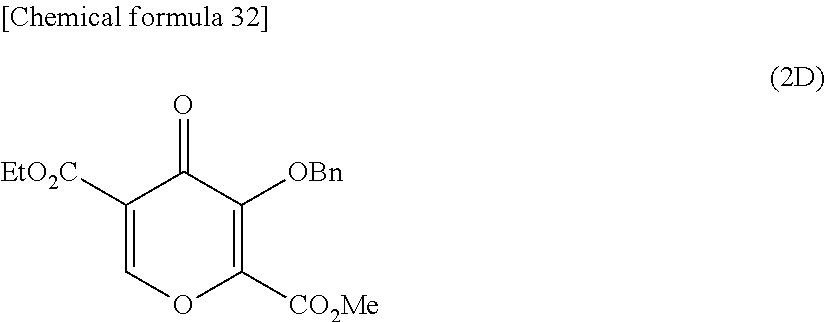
C1([EtO2C])=COC([CO2Me])=C([OBn])C1=O
